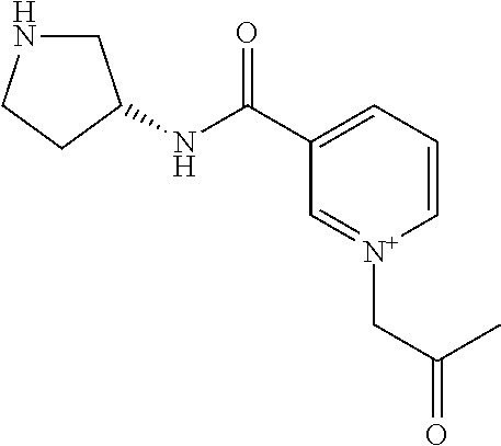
C1=C(C(NC2CNCC2)=O)C=[N+](CC(C)=O)C=C1
